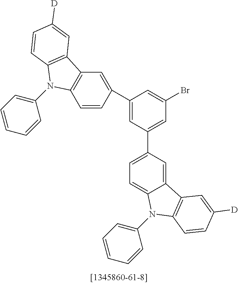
C1=CC(C2=CC(C3=CC=C4C(=C3)C3=C(N4C4=CC=CC=C4)C=CC([D])=C3)=CC(Br)=C2)=CC2=C1N(C1=CC=CC=C1)C1=C2C=C([D])C=C1
